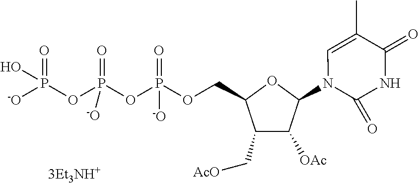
N1(C2C([OAc])C(C[AcO])C(COP(OP(OP([-O])(=O)O)(=O)[-O])(=O)[-O])O2)C(=O)NC(=O)C(C)=C1
